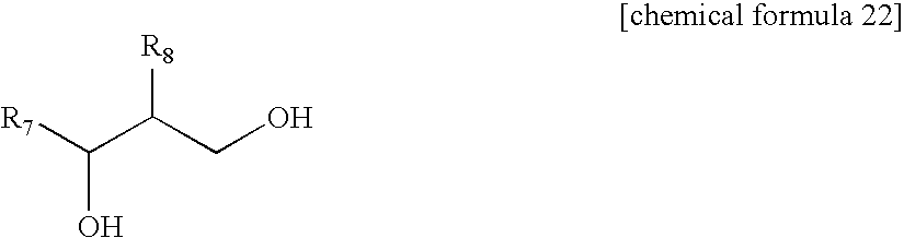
[R7]C(C(CO)[R8])O
